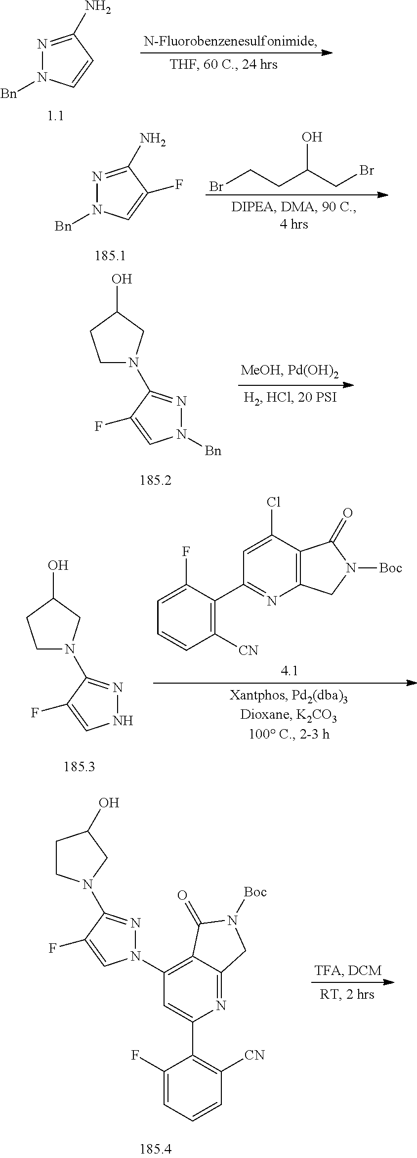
N1=C(N)C=CN1[Bn].N1=C(N)C(F)=CN1[Bn].BrCCC(CBr)O.N1=C(N2CCC(O)C2)C(F)=CN1[Bn].C1([CN])=C(C2=NC3=C(C(Cl)=C2)C(=O)N([Boc])C3)C(F)=CC=C1.N1=C(N2CCC(O)C2)C(F)=CN1.N1=C(N2CCC(O)C2)C(F)=CN1C1=C2C(=NC(C3=C([CN])C=CC=C3F)=C1)CN([Boc])C2=O
